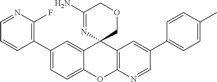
C1(C2=C(F)N=CC=C2)=CC=C2C(=C1)C1(C3=C(O2)N=CC(C2=CC=C(C)C=C2)=C3)COCC(N)=N1
